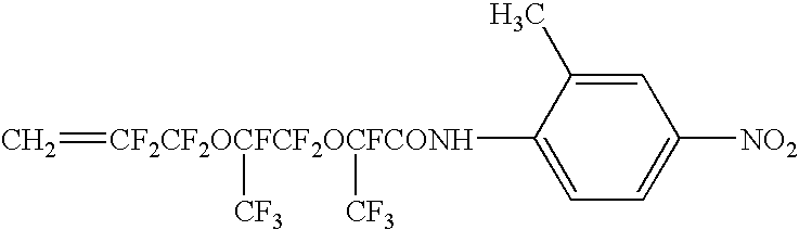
C=[CF2CF2OCFCF2OCFCONH](C1=CC=C([NO2])C=C1C)([CF3])[CF3]
